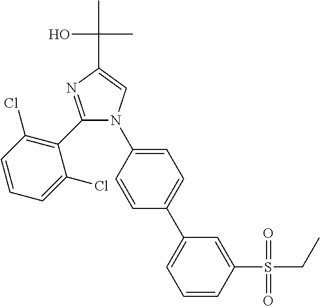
C1(C2=C(Cl)C=CC=C2Cl)=NC(C(O)(C)C)=CN1C1=CC=C(C2=CC=CC(S(CC)(=O)=O)=C2)C=C1
